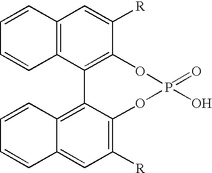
C12=C(C3=C(C([R])=C1)OP(=O)(O)OC1=C([R])C=C4C(=C31)C=CC=C4)C=CC=C2
